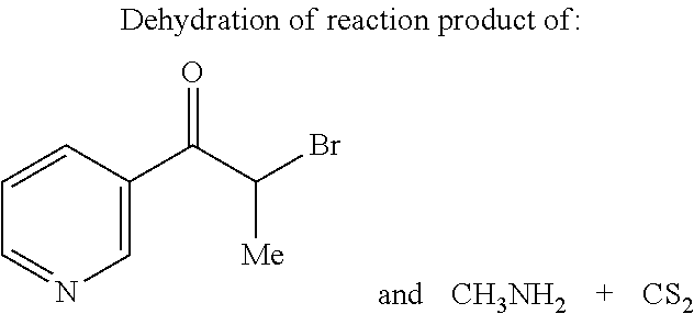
[CS2].C1=CC(C(C(Br)[Me])=O)=CN=C1.[CH3NH2]
